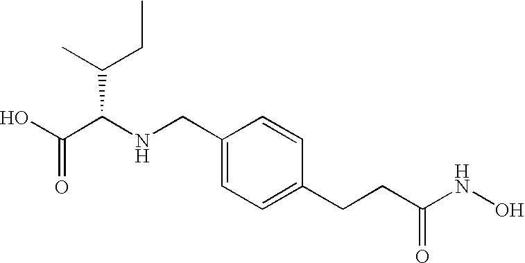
C(C1=CC=C(CCC(NO)=O)C=C1)NC(C(O)=O)C(CC)C
